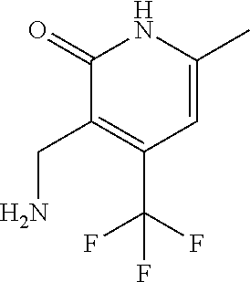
C1(=O)C(CN)=C(C(F)(F)F)C=C(C)N1
